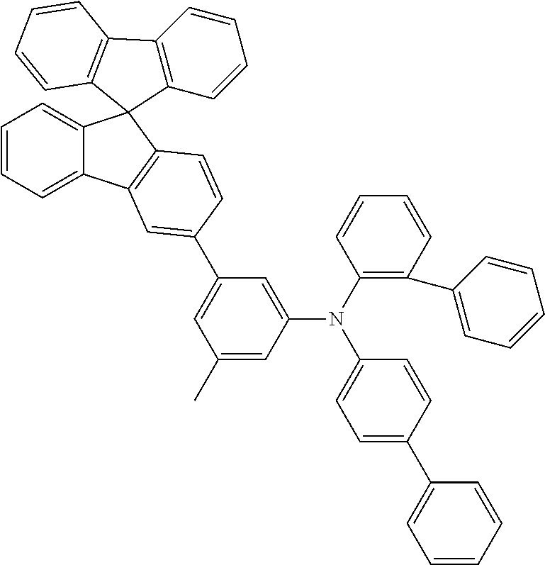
C1=CC=C2C(=C1)C1(C3=C2C=C(C2=CC(C)=CC(N(C4=CC=C(C5=CC=CC=C5)C=C4)C4=C(C5=CC=CC=C5)C=CC=C4)=C2)C=C3)C2=C(C=CC=C2)C2=C1C=CC=C2
